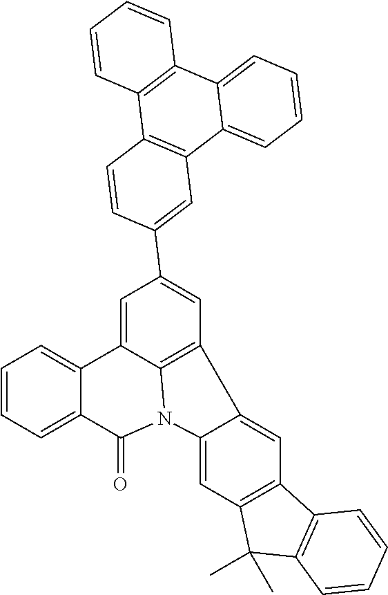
C1=CC=C2C(=C1)C1=CC(C3=CC4=C(C=C3)C3=C(C5=CC=CC=C45)C=CC=C3)=CC3=C1N(C2=O)C1=CC2=C(C=C31)C1=C(C2(C)C)C=CC=C1
